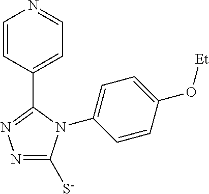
C1=CC(C2=NN=C([S-])N2C2=CC=C(O[Et])C=C2)=CC=N1
